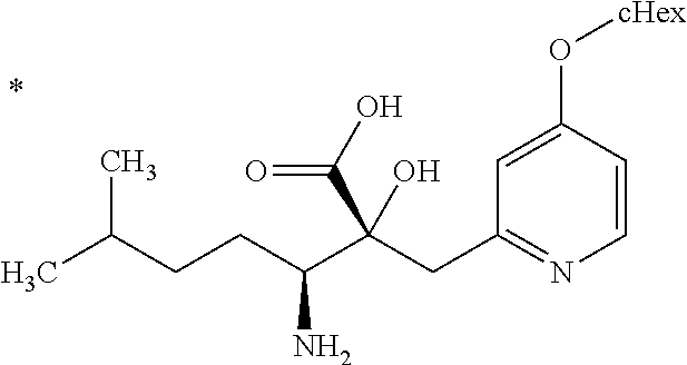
C1=CC(O[cHex])=CC(CC(C(CCC(C)C)N)(C(O)=O)O)=N1
